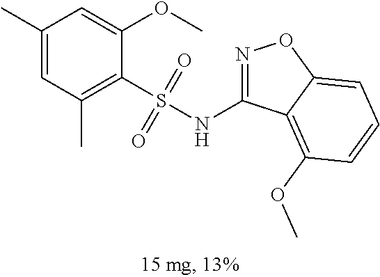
C1(C)=CC(C)=C(S(NC2=NOC3=CC=CC(OC)=C23)(=O)=O)C(OC)=C1
